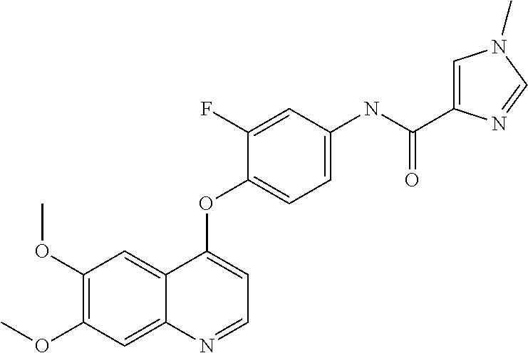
C1(OC)=C(OC)C=C2C(=C1)C(OC1=CC=C(NC(C3=CN(C)C=N3)=O)C=C1F)=CC=N2
